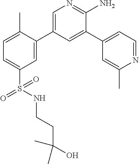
S(C1=CC=C(C)C(C2=CN=C(N)C(C3=CC=NC(C)=C3)=C2)=C1)(=O)(=O)NCCC(O)(C)C
